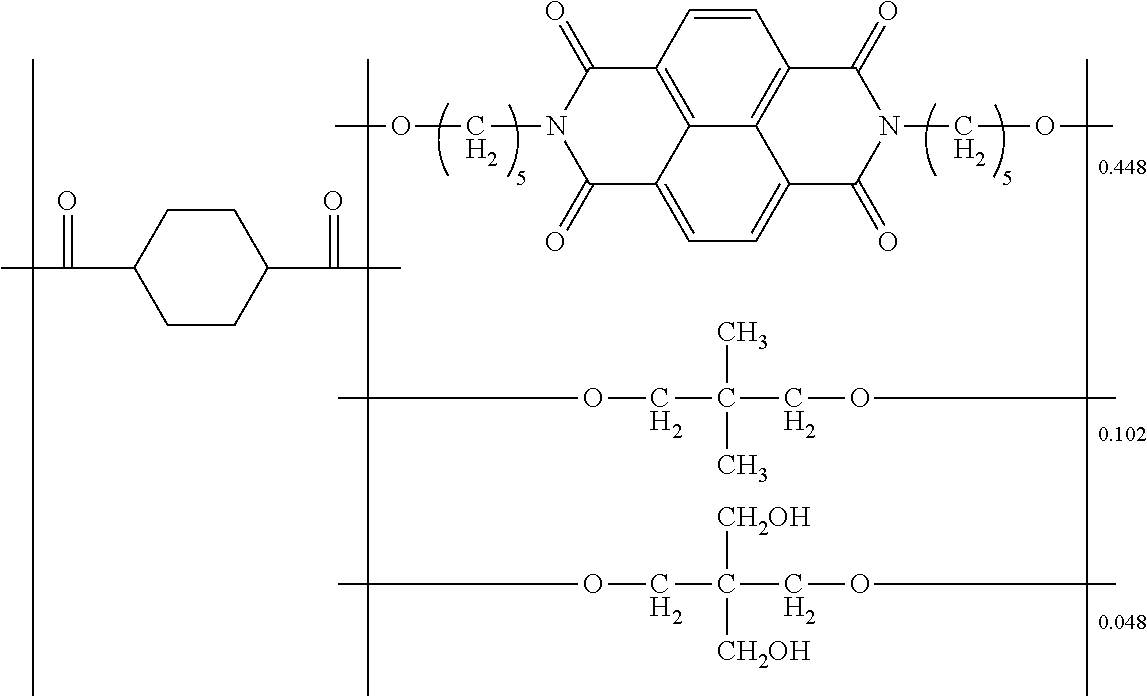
COCN1C(=O)C2=CC=C3C4=C(C=CC(=C24)C1=O)C(=O)N(COC)C3=O.CC(=O)C1CCC(C(=O)C)CC1.COCC(C)(C)COC.COCC([CH2OH])([CH2OH])COC
